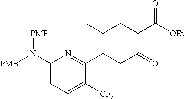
N(C1=CC=C([CF3])C(C2C(C)CC(C(=O)[OEt])C(=O)C2)=N1)([PMB])[PMB]
